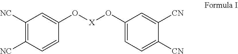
C1([NC])=C([NC])C=CC(O[X]OC2=CC=C([CN])C([CN])=C2)=C1
